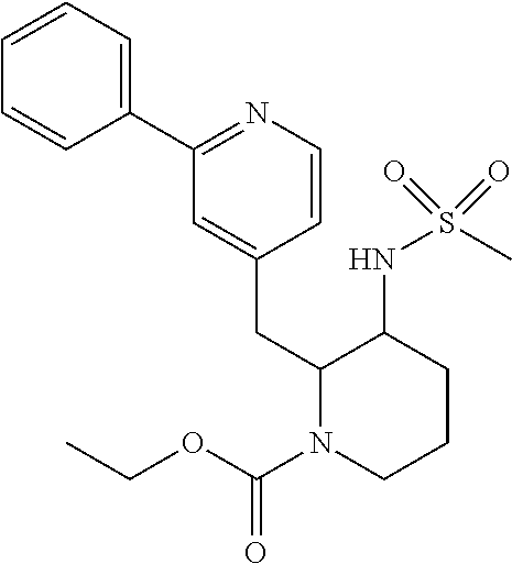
C1=CC=C(C2=NC=CC(CC3N(C(OCC)=O)CCCC3NS(C)(=O)=O)=C2)C=C1
